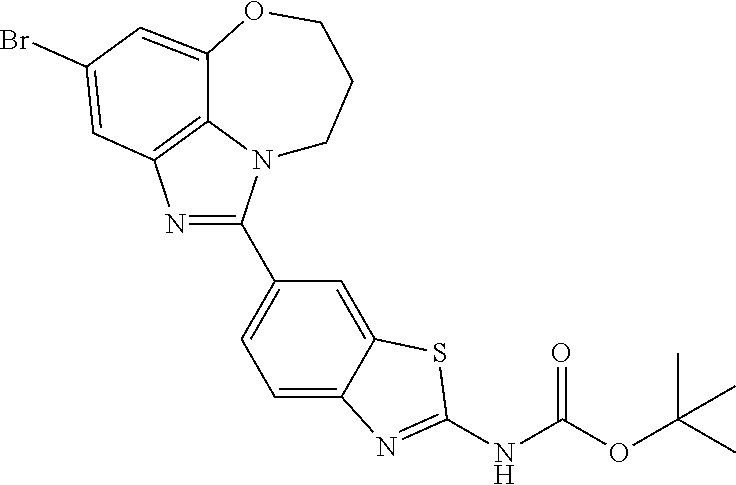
N1=C(C2=CC=C3C(=C2)SC(NC(OC(C)(C)C)=O)=N3)N2C3=C1C=C(Br)C=C3OCCC2
